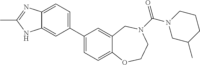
C1(C2=CC=C3C(=C2)NC(C)=N3)=CC=C2C(=C1)CN(C(N1CC(C)CCC1)=O)CCO2
